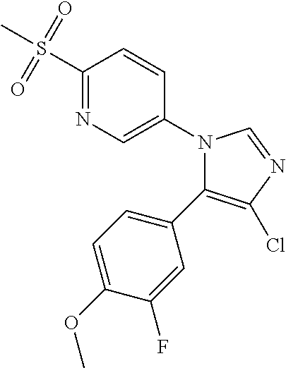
C1(S(C)(=O)=O)=NC=C(N2C(C3=CC=C(OC)C(F)=C3)=C(Cl)N=C2)C=C1
